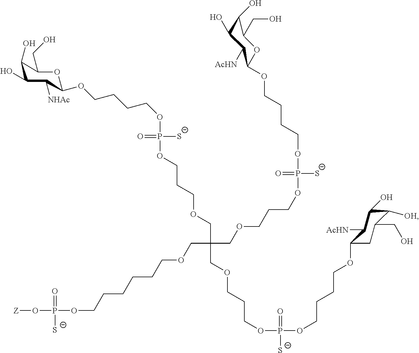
C(C(COCCCOP(OCCCCOC1OC(CO)C(O)C(O)C1[AcHN])([S-])=O)(COCCCOP(OCCCCOC1OC(CO)C(O)C(O)C1[NHAc])([S-])=O)COCCCOP(OCCCCOC1CC(CO)C([OH])C(O)C1[AcHN])(=O)[S-])OCCCCCCOP(O[Z])(=O)[S-]
